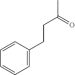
CC(=O)CCC1=CC=CC=C1
